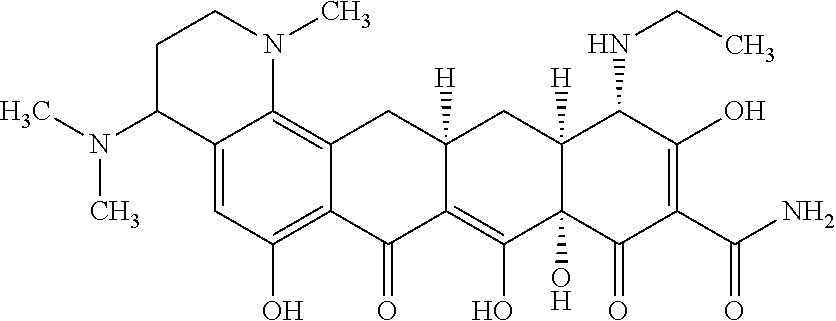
C12=C(O)C=C3C(=C1CC1([H])C(=C(O)C4(O)C([H])(C1)C(NCC)C(O)=C(C(N)=O)C4=O)C2=O)N(C)CCC3N(C)C
